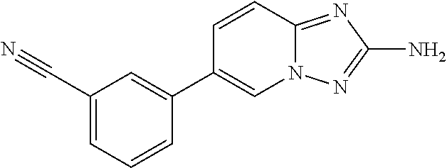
C12=NC(N)=NN1C=C(C1=CC(C#N)=CC=C1)C=C2
